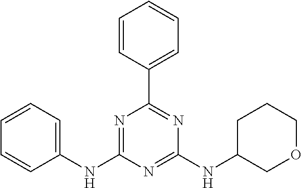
C1=CC(C2=NC(NC3COCCC3)=NC(NC3=CC=CC=C3)=N2)=CC=C1
